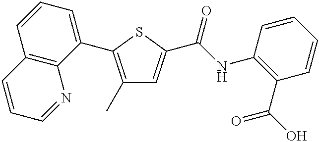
C1(C)=C(C2=CC=CC3=C2N=CC=C3)SC(C(NC2=C(C(O)=O)C=CC=C2)=O)=C1
